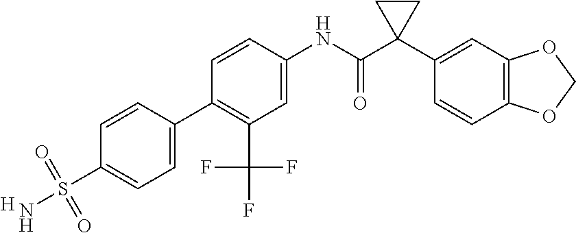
C1=C(NC(C2(C3=CC4=C(C=C3)OCO4)CC2)=O)C=CC(C2=CC=C(S(N)(=O)=O)C=C2)=C1C(F)(F)F.[H]
